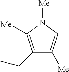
C1(CC)=C([Me])N([Me])C=C1[Me]
